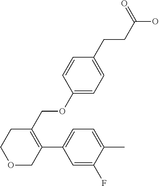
C1=CC(CCC(=O)O)=CC=C1OCC1=C(C2=CC=C(C)C(F)=C2)COCC1
